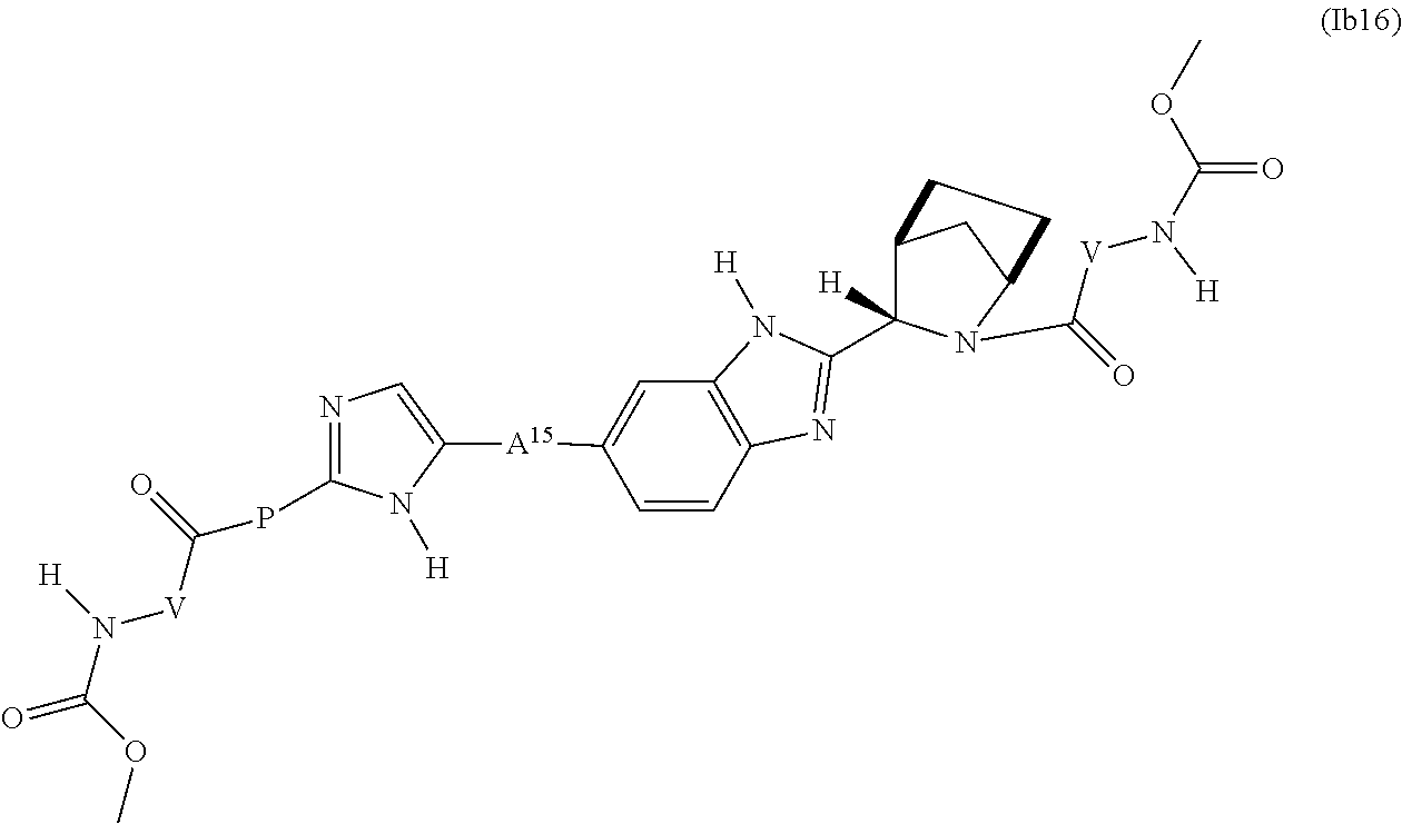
C12=C(C=CC([A15]C3=CN=C(PC([V]N([H])C(OC)=O)=O)N3[H])=C1)N=C(C1([H])C3CC(CC3)N1C([V]N(C(OC)=O)[H])=O)N2[H]
